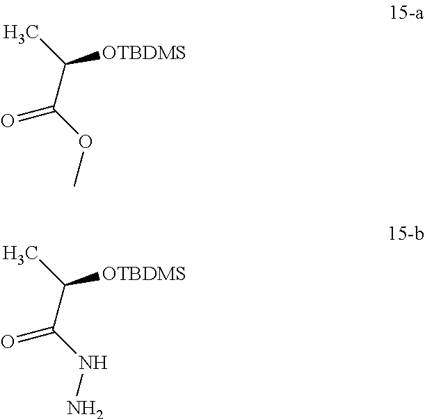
CC(C(OC)=O)[OTBDMS].CC(C(NN)=O)[OTBDMS]
